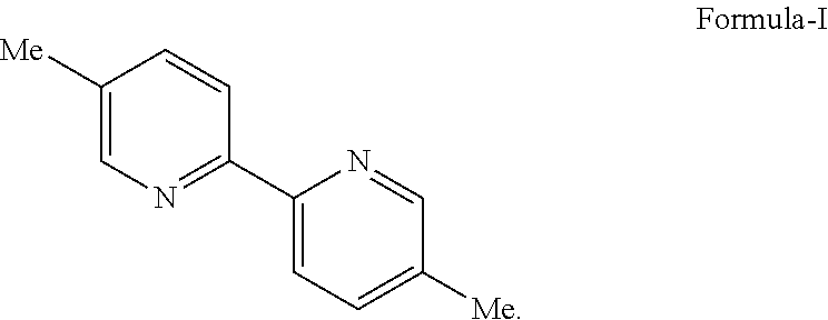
C1([Me])=CN=C(C2=CC=C([Me])C=N2)C=C1
